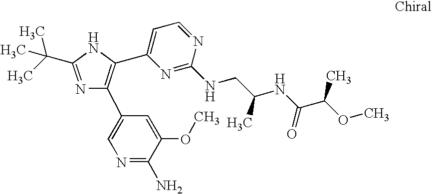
N1=C(C(C)(C)C)NC(C2=CC=NC(NCC(NC(C(OC)C)=O)C)=N2)=C1C1=CN=C(N)C(OC)=C1
